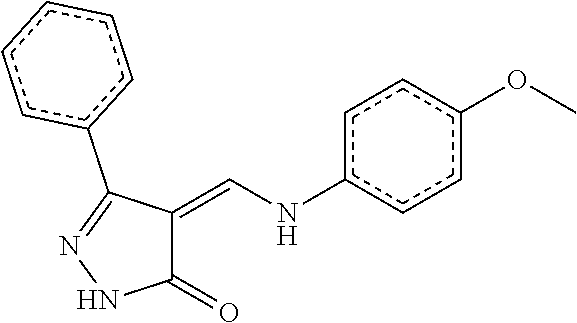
c1cc(OC)ccc1NC=C1C(=O)NN=C1c1ccccc1
